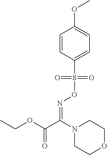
C1=CC(S(ON=C(C(OCC)=O)N2CCOCC2)(=O)=O)=CC=C1OC
